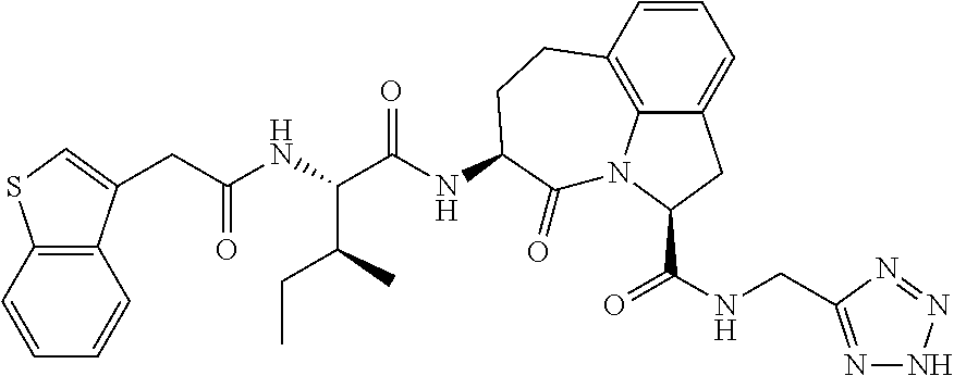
C1=CC2=C3C(=C1)CC(C(NCC1=NNN=N1)=O)N3C(=O)C(NC(C(NC(CC1=CSC3=C1C=CC=C3)=O)C(C)CC)=O)CC2
